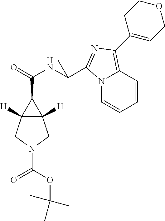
N12C=CC=CC1=C(C1=CCOCC1)N=C2C(NC(=O)C1C2([H])C1([H])CN(C(OC(C)(C)C)=O)C2)(C)C
